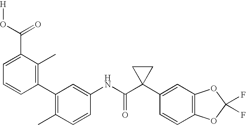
C1(NC(C2(C3=CC4=C(C=C3)OC(F)(F)O4)CC2)=O)=CC(C2=C(C)C(C(=O)O[H])=CC=C2)=C(C)C=C1
